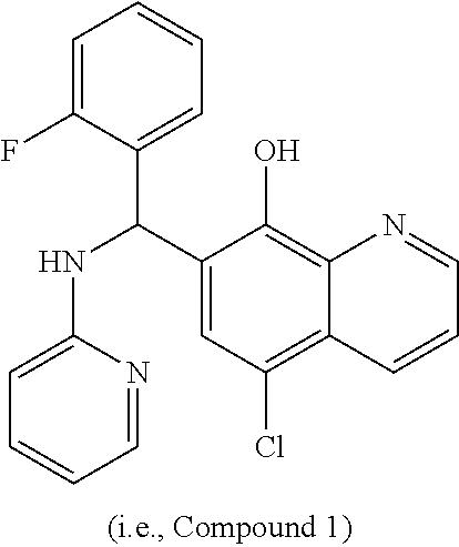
C1=C(F)C(C(C2=CC(Cl)=C3C(=C2O)N=CC=C3)NC2=CC=CC=N2)=CC=C1
